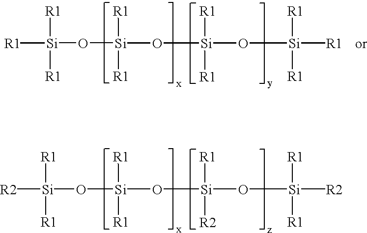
[R2][Si]([R1])([R1])O[Si]([R1])([R1])O[Si]([R1])([R2])O[Si]([R1])([R1])[R2].[R1][Si]([R1])([R1])O[Si]([R1])([R1])O[Si]([R1])([R1])O[Si]([R1])([R1])[R1]
